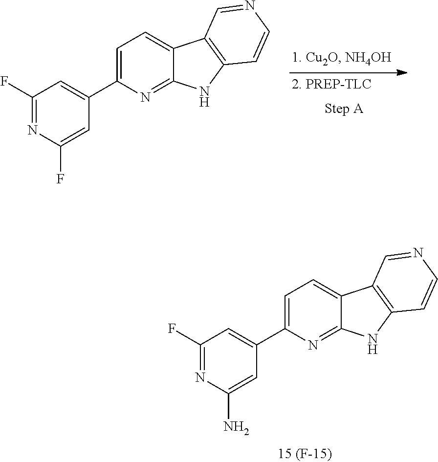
C1=C(C2=CC(F)=NC(F)=C2)N=C2C(=C1)C1=C(N2)C=CN=C1.C1=C(C2=CC(F)=NC(N)=C2)N=C2C(=C1)C1=C(N2)C=CN=C1
